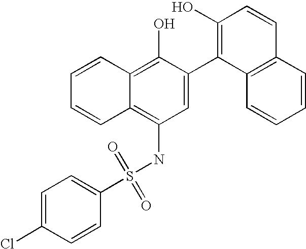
C1=C(Cl)C=CC(S(NC2=C3C(=C(O)C(C4=C(O)C=CC5=C4C=CC=C5)=C2)C=CC=C3)(=O)=O)=C1
